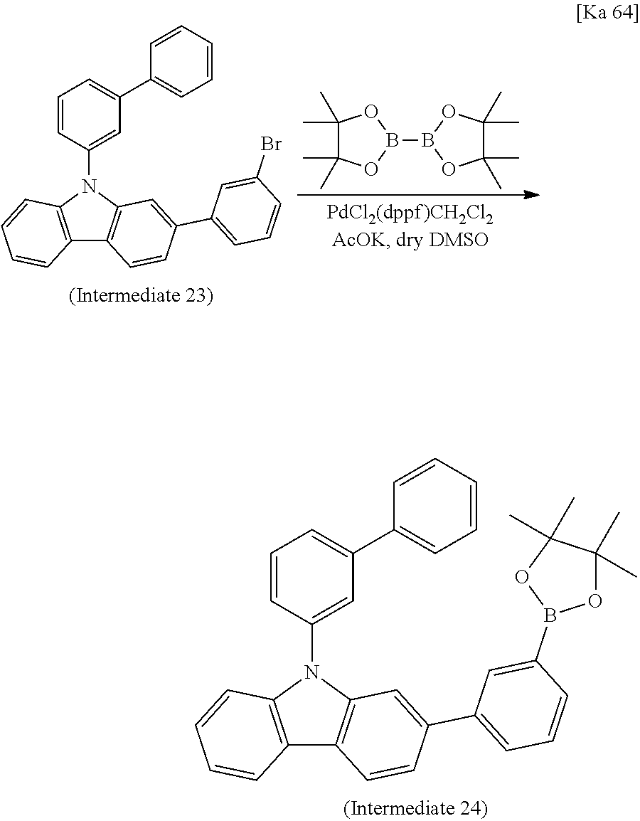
C12=C(N(C3=CC(C4=CC=CC=C4)=CC=C3)C3=C1C=CC(C1=CC=CC(B4OC(C)(C)C(C)(C)O4)=C1)=C3)C=CC=C2.C12=C(N(C3=CC(C4=CC=CC=C4)=CC=C3)C3=C1C=CC(C1=CC=CC(Br)=C1)=C3)C=CC=C2.C1(C)(C)C(C)(C)OB(B2OC(C)(C)C(C)(C)O2)O1
